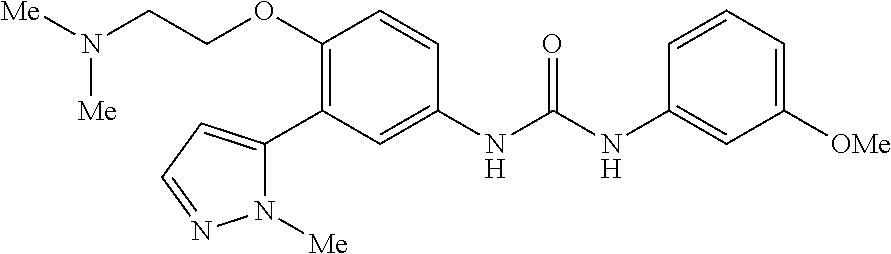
C1(OCCN([Me])[Me])=C(C2=CC=NN2[Me])C=C(NC(=O)NC2=CC([OMe])=CC=C2)C=C1
